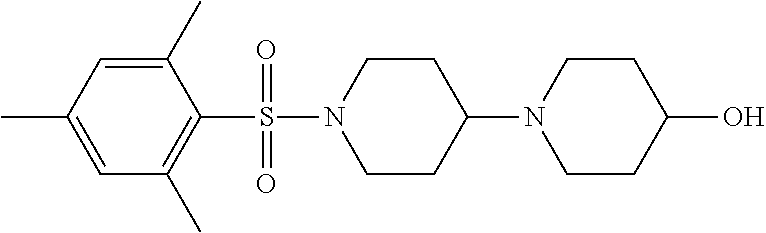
N1(S(C2=C(C)C=C(C)C=C2C)(=O)=O)CCC(N2CCC(O)CC2)CC1
